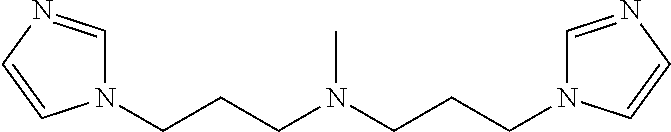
N1(CCCN(CCCN2C=NC=C2)C)C=NC=C1
